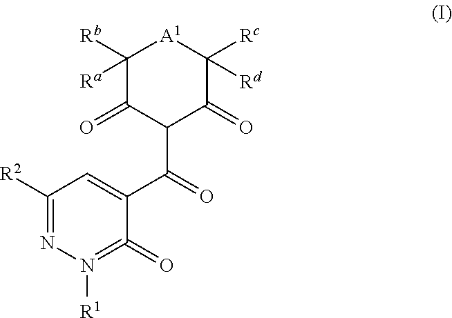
C1([R2])=NN([R1])=C(=O)C(C(=O)C2C(=O)C([Ra])([Rb])[A1]C([Rc])([Rd])C2=O)=C1
